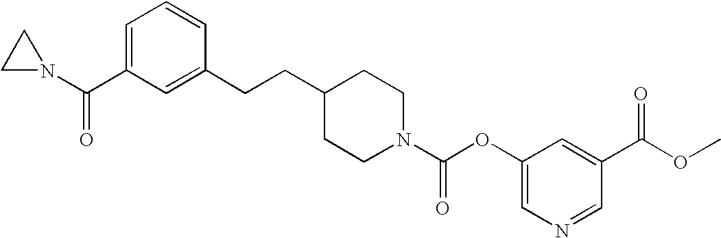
N1(C(OC2=CN=CC(C(OC)=O)=C2)=O)CCC(CCC2=CC(C(N3CC3)=O)=CC=C2)CC1
